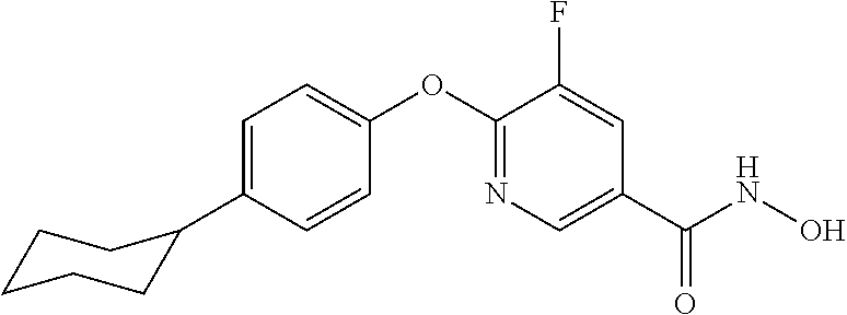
C1=C(C2CCCCC2)C=CC(OC2=NC=C(C(NO)=O)C=C2F)=C1
